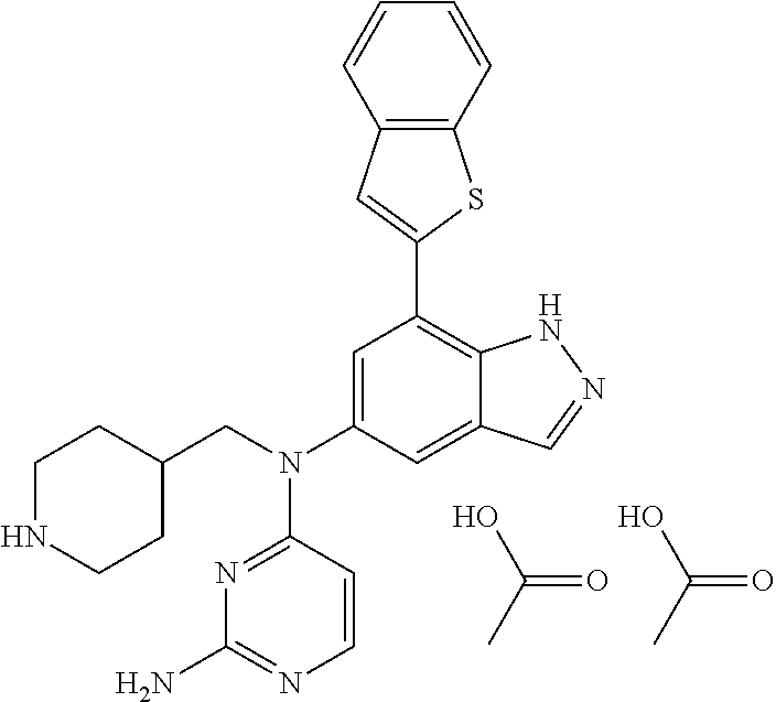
C1=C(N(C2=NC(N)=NC=C2)CC2CCNCC2)C=C2C(=C1C1=CC3=C(S1)C=CC=C3)NN=C2.OC(C)=O.OC(C)=O
